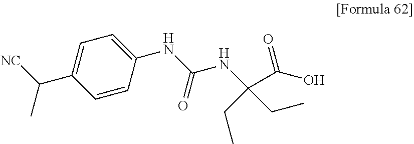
N(C(NC(C(O)=O)(CC)CC)=O)C1=CC=C(C([NC])C)C=C1
